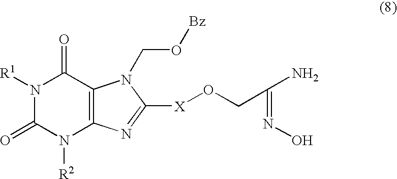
N1([R1])C(=O)N([R2])C2=C(C1=O)N(CO[Bz])C([X]OCC(=NO)N)=N2
